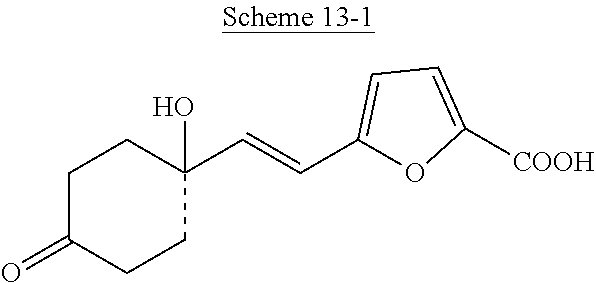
C1C(=O)CCC(O)(C=CC2=CC=C([COOH])O2)C1
